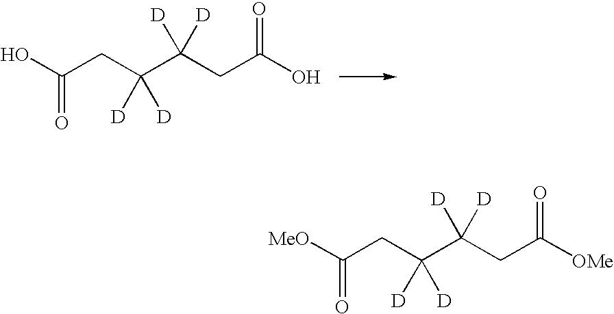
OC(CC(C(CC(O)=O)([D])[D])([D])[D])=O.[MeO]C(CC(C(CC([OMe])=O)([D])[D])([D])[D])=O
